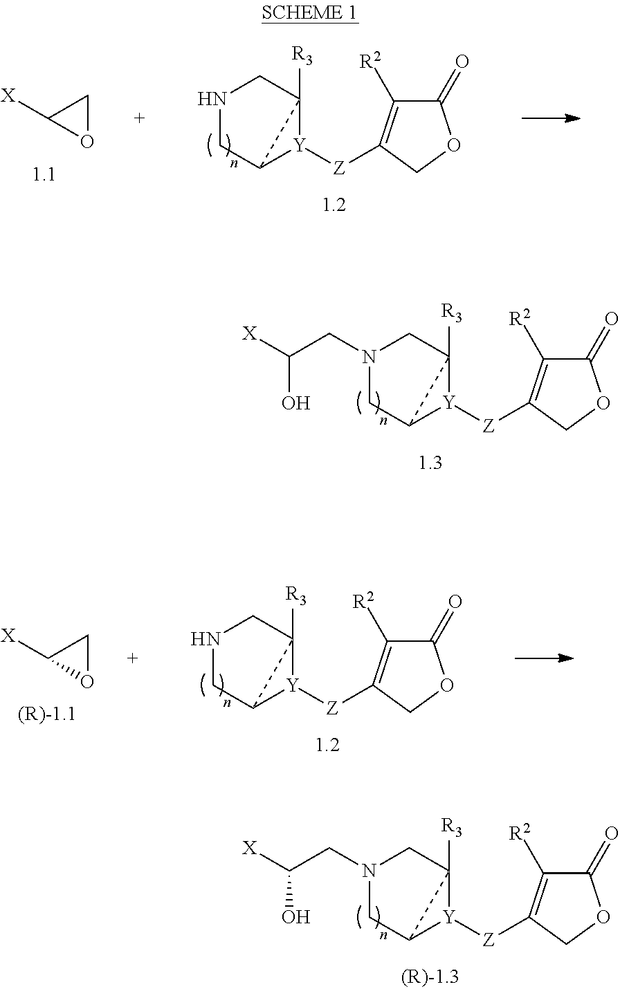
C1(=O)C([R2])=C([Z][Y]2C3([R3])CNCC23)CO1.O1CC1[X].C1(=O)C([R2])=C([Z][Y]2C3([R3])CN(CC([X])O)CC23)CO1.C1(=O)C([R2])=C([Z][Y]2C3([R3])CNCC23)CO1.O1CC1[X].C1(=O)C([R2])=C([Z][Y]2C3([R3])CN(CC([X])O)CC23)CO1
